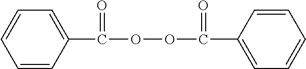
C1=CC(C(OOC(=O)C2=CC=CC=C2)=O)=CC=C1
